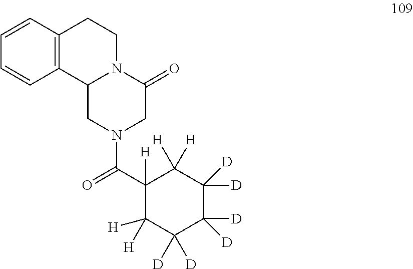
C12=C(C=CC=C1)CCN1C2CN(C(C2([H])C([H])([H])C([D])([D])C([D])([D])C([D])([D])C2([H])[H])=O)CC1=O
